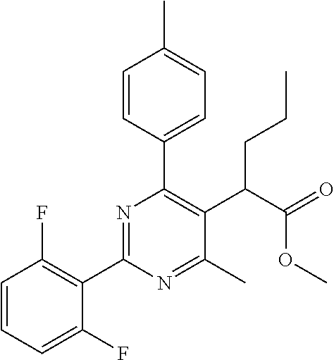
C1(C2=NC(C3=CC=C(C)C=C3)=C(C(C(=O)OC)CCC)C(C)=N2)=C(F)C=CC=C1F
